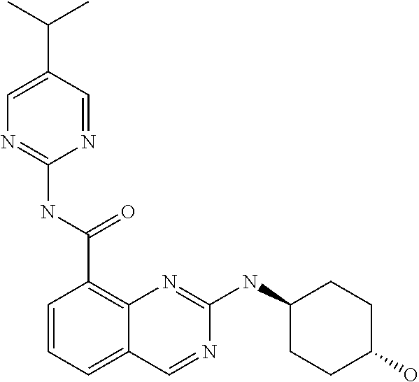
C1=CC=C2C(=C1C(NC1=NC=C(C(C)C)C=N1)=O)N=C(NC1CCC(O)CC1)N=C2
